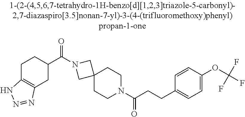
C1C2=C(CC(C(=O)N3CC4(C3)CCN(C(CCC3=CC=C(OC(F)(F)F)C=C3)=O)CC4)C1)N=NN2
